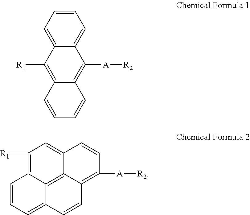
C1=C2C(=CC=C1)C([R1])=C1C(=C2[A][R2])C=CC=C1.C1([R1])=C2C3=C4C(=C1)C=CC([A][R2])=C4C=CC3=CC=C2
